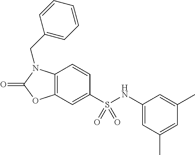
C1=CC2=C(C=C1S(NC1=CC(C)=CC(C)=C1)(=O)=O)OC(=O)N2CC1=CC=CC=C1
